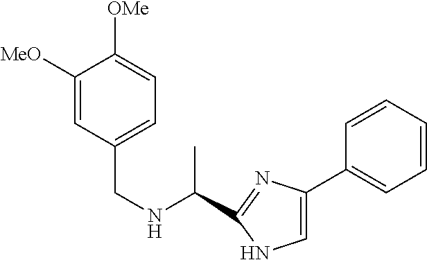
C1([MeO])=CC(CNC(C)C2=NC(C3=CC=CC=C3)=CN2)=CC=C1[OMe]
